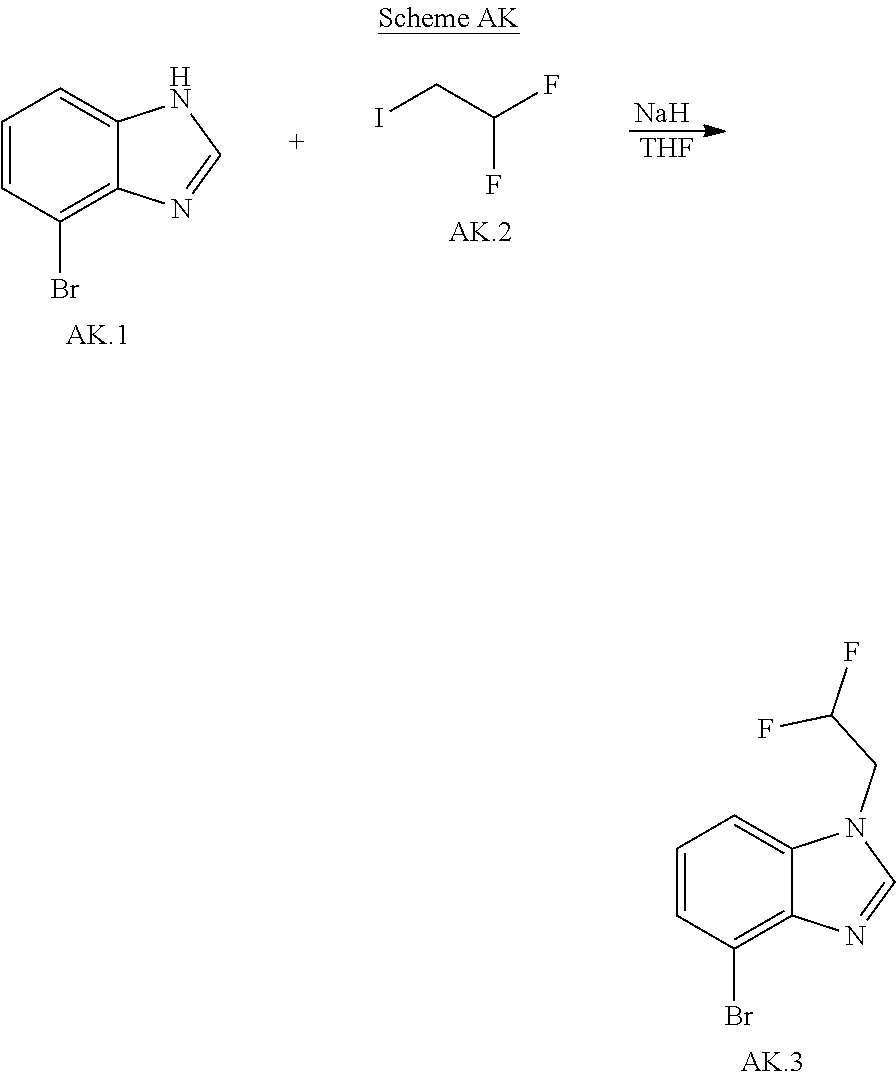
C1=CC(Br)=C2C(=C1)N(CC(F)F)C=N2.C1=CC(Br)=C2C(=C1)NC=N2.ICC(F)F.[Na].[THF]
